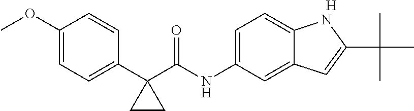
C1(C2(C(NC3=CC=C4C(=C3)C=C(C(C)(C)C)N4)=O)CC2)=CC=C(OC)C=C1.[H]
